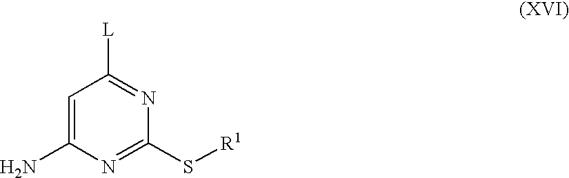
C1=C(N)N=C(S[R1])N=C1[L]
